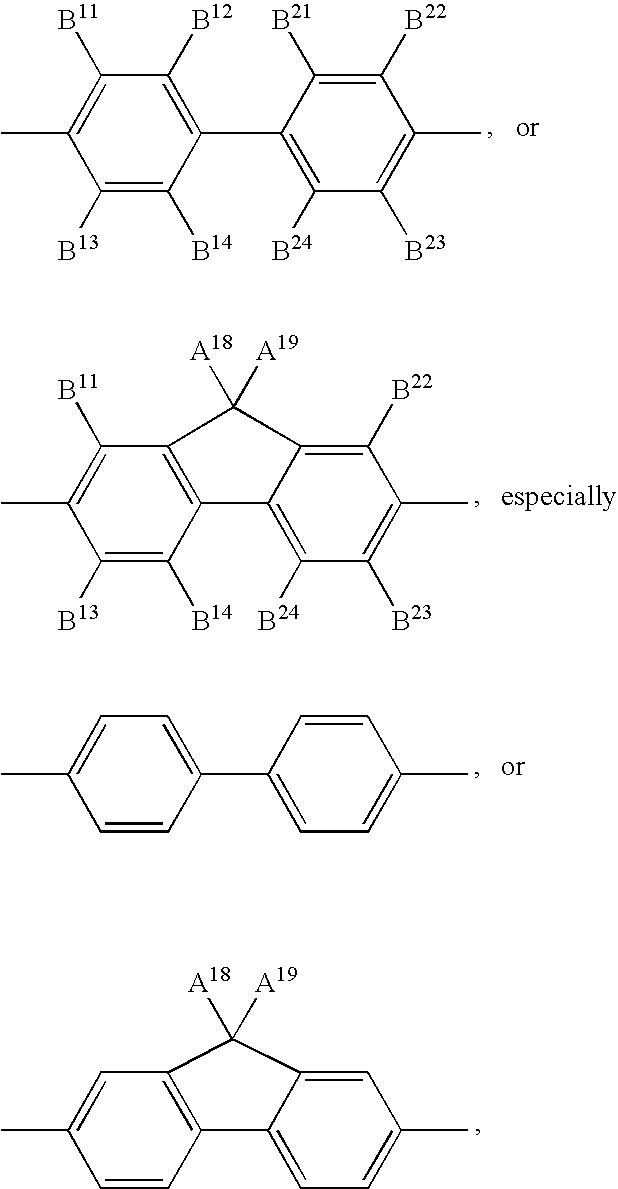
C1([B13])=C([B14])C(C2=C([B24])C([B23])=C(C)C([B22])=C2[B21])=C([B12])C([B11])=C1C.C1([B13])=C([B14])C2=C(C([B11])=C1C)C([A19])([A18])C1=C([B22])C(C)=C([B23])C([B24])=C21.C1=CC(C2=CC=C(C)C=C2)=CC=C1C.C1=CC2=C(C=C1C)C([A19])([A18])C1=CC(C)=CC=C21
